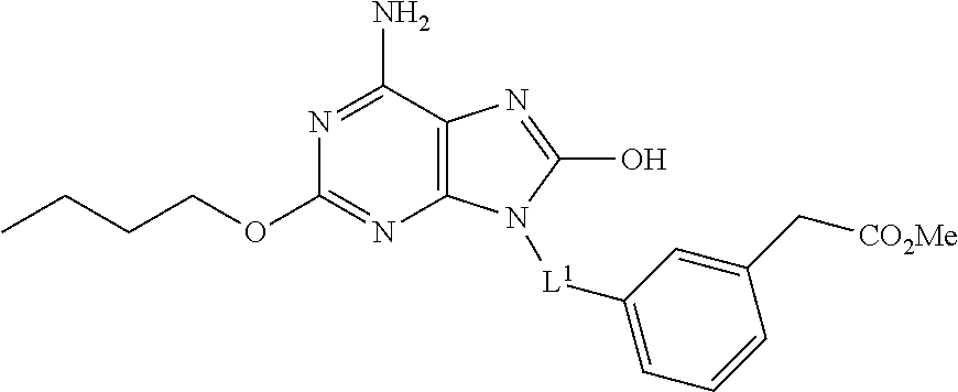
C12=C(C(N)=NC(OCCCC)=N1)N=C(O)N2[L1]C1=CC=CC(C[CO2Me])=C1
